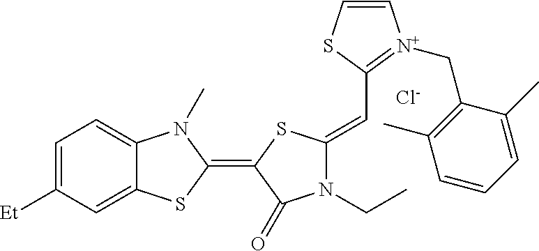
C1=C([Et])C=C2C(=C1)N(C)C(=C1C(=O)N(CC)C(=CC3=[N+](CC4=C(C)C=CC=C4C)C=CS3)S1)S2.[Cl-]
